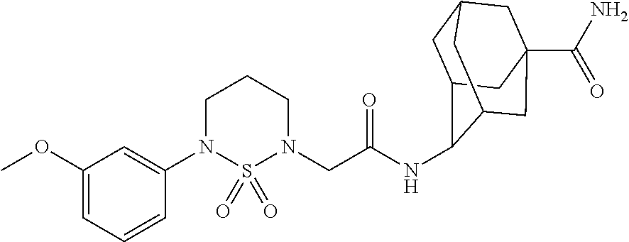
C1(N2CCCN(CC(=O)NC3C4CC5CC(C(N)=O)(CC3C5)C4)S2(=O)=O)=CC(OC)=CC=C1
